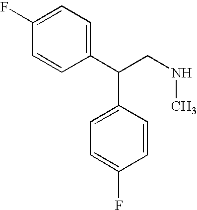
C1(F)=CC=C(C(CNC)C2=CC=C(F)C=C2)C=C1
